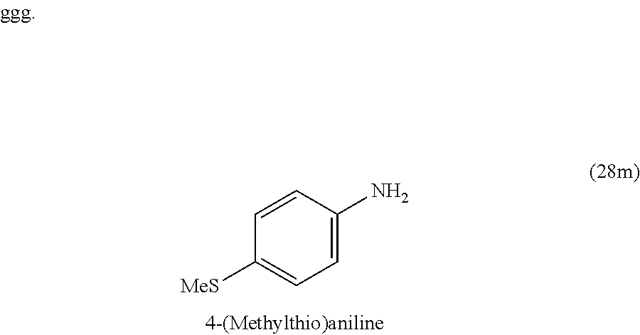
C1=CC(N)=CC=C1[MeS]
